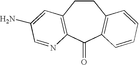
C1CC2=C(C(=O)C3=C1C=CC=C3)N=CC(N)=C2
